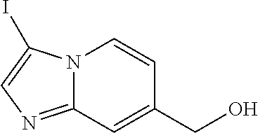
C12=NC=C(I)N1C=CC(CO)=C2
